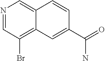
N1=CC(Br)=C2C(=C1)C=CC(C(=O)N)=C2
